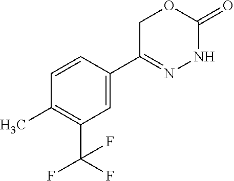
O1CC(C2=CC(C(F)(F)F)=C(C)C=C2)=NNC1=O
